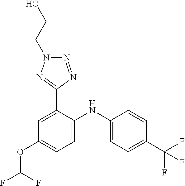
C1=CC(C(F)(F)F)=CC=C1NC1=CC=C(OC(F)F)C=C1C1=NN(CCO)N=N1
